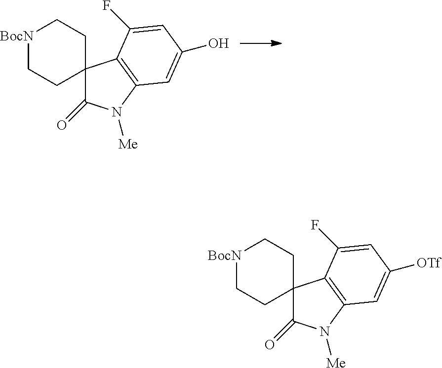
[BocN]1CCC2(CC1)C(=O)N([Me])C1=C2C(F)=CC(O)=C1.[BocN]1CCC2(CC1)C(=O)N([Me])C1=C2C(F)=CC([OTf])=C1
